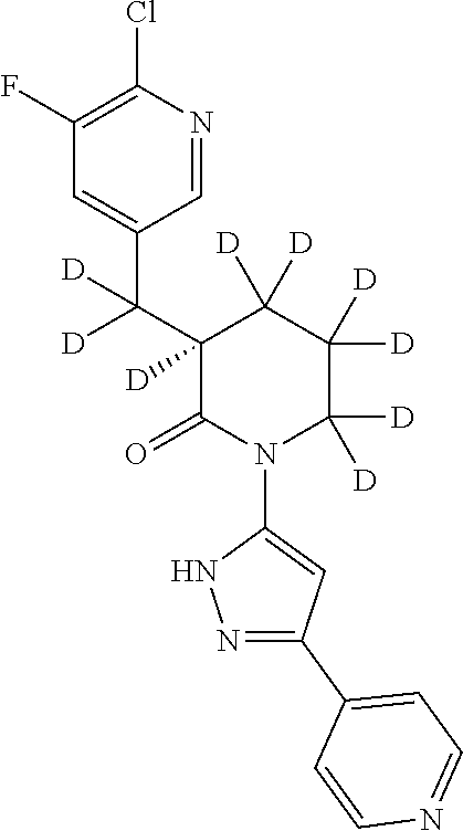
C1(F)=C(Cl)N=CC(C(C2([D])C(=O)N(C3=CC(C4=CC=NC=C4)=NN3)C([D])([D])C([D])([D])C2([D])[D])([D])[D])=C1
